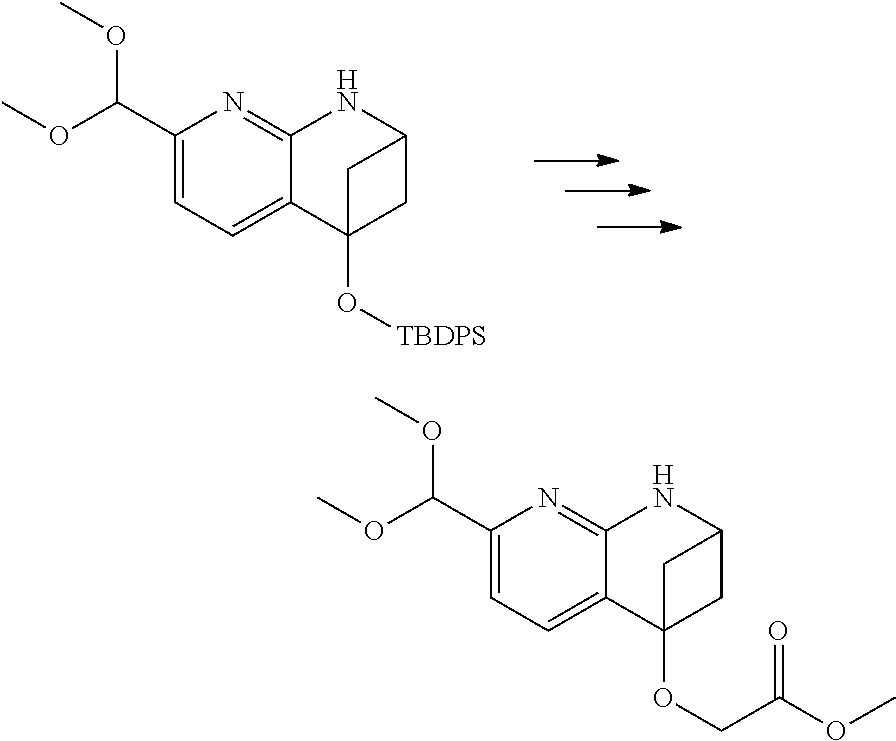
O(C)C(C1=CC=C2C(=N1)NC1CC2(O[TBDPS])C1)OC.O(C)C(C1=CC=C2C(=N1)NC1CC2(OCC(OC)=O)C1)OC
